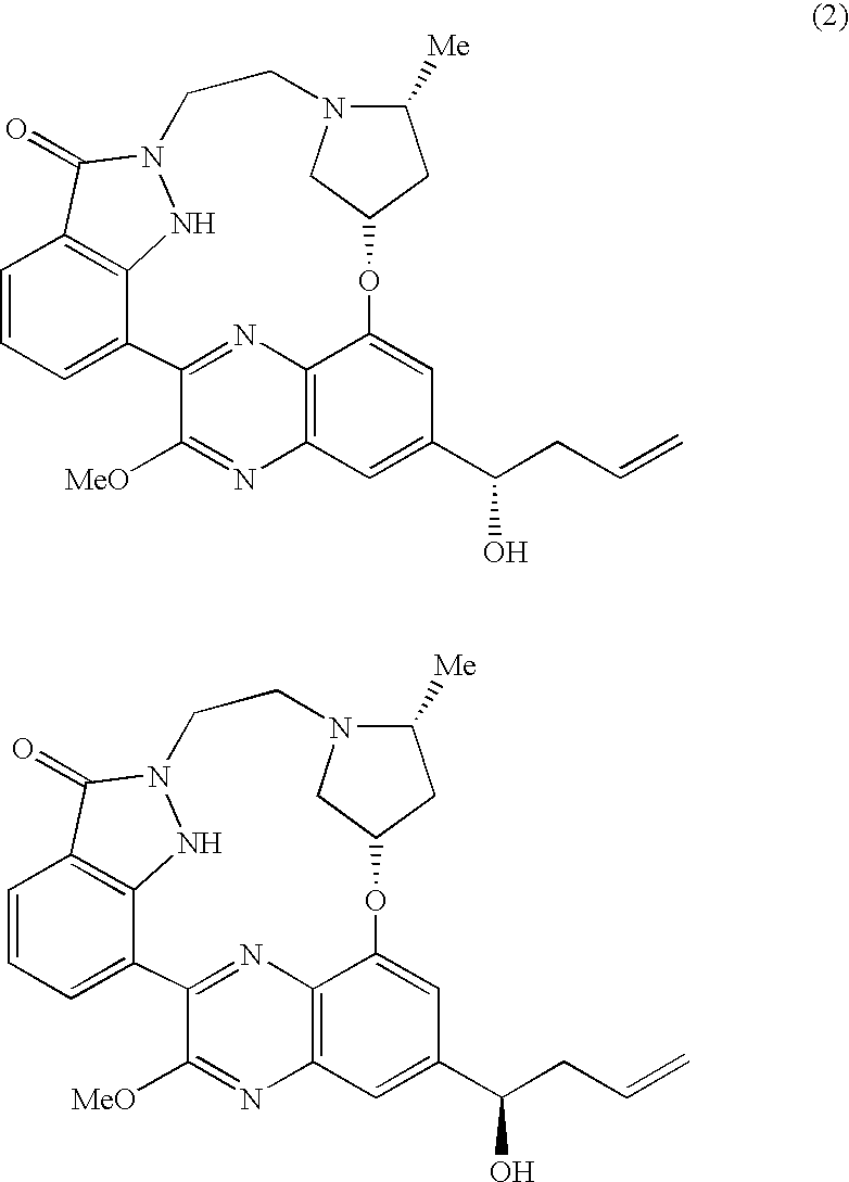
C12=NC3=C(N=C1[MeO])C=C(C(CC=C)O)C=C3OC1CN(CCN3NC4=C(C=CC=C24)C3=O)C([Me])C1.C12=NC3=C(N=C1[MeO])C=C(C(CC=C)O)C=C3OC1CN(CCN3NC4=C(C=CC=C24)C3=O)C([Me])C1
